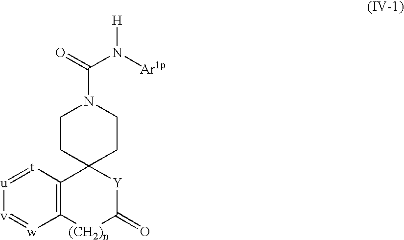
[t]1=[u][v]=[w]C2=C1C1(CCN(C(N([Ar1p])[H])=O)CC1)[Y]C(=O)[(CH2)n]2
